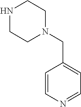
N1CCN(CC2=CC=NC=C2)CC1
